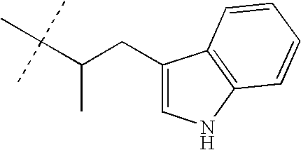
C1(CC(C(C)(C)C)C)=CNC2=C1C=CC=C2
